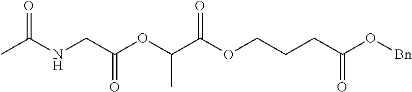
C(NCC(OC(C(OCCCC(O[Bn])=O)=O)C)=O)(C)=O
